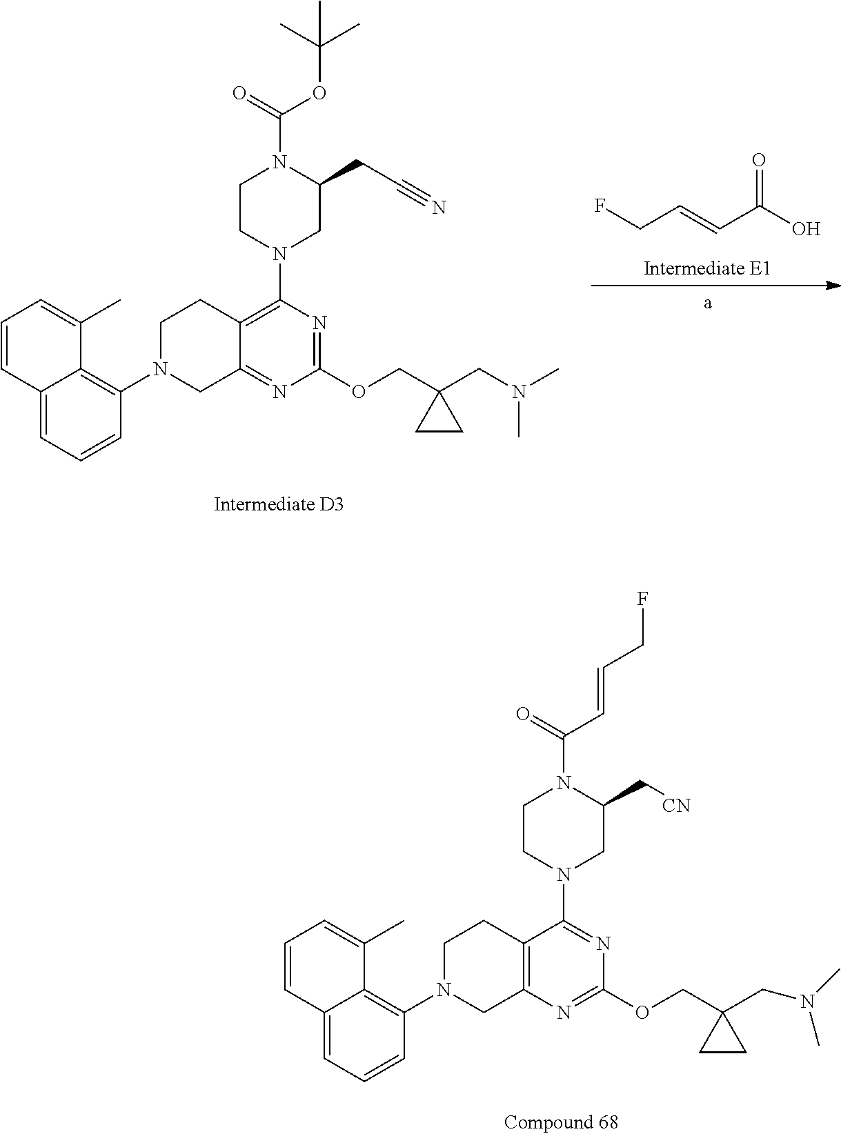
C1N(C2=C3C(=CC=C2)C=CC=C3C)CC2=C(C1)C(N1CC(C[CN])N(C(=O)C=CCF)CC1)=NC(OCC1(CN(C)C)CC1)=N2.FCC=CC(O)=O.C1N(C2=C3C(=CC=C2)C=CC=C3C)CC2=NC(OCC3(CN(C)C)CC3)=NC(N3CC(CC#N)N(C(=O)OC(C)(C)C)CC3)=C2C1
